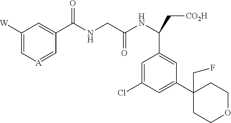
C1([W])=C[A]=CC(C(NCC(NC(C[CO2H])C2=CC(C3(CF)CCOCC3)=CC(Cl)=C2)=O)=O)=C1
